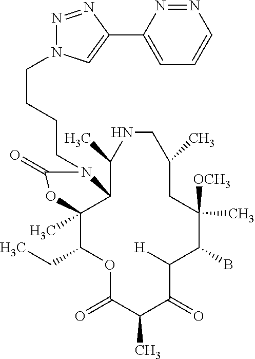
O1C(=O)C(C)C(=O)C([H])C(B)C([OCH3])(C)CC(C)CNC(C)C2C(C)(C1CC)OC(=O)N2CCCCN1N=NC(C2=CC=CN=N2)=C1
